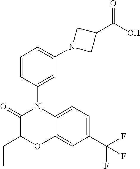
C1=CC(N2C(=O)C(CC)OC3=CC(C(F)(F)F)=CC=C23)=CC(N2CC(C(O)=O)C2)=C1
